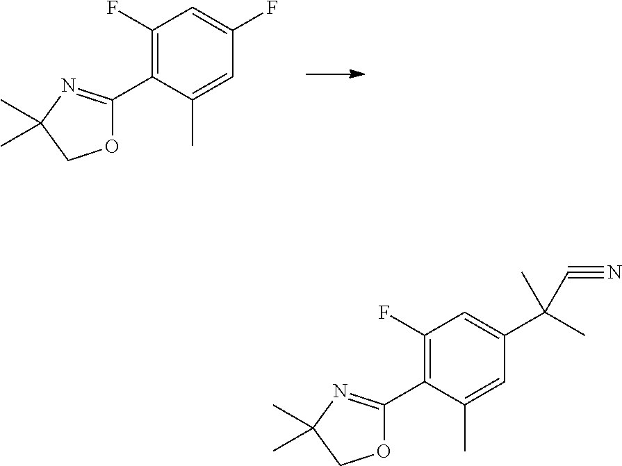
C1(F)=C(C2=NC(C)(C)CO2)C(C)=CC(F)=C1.C1(F)=C(C2=NC(C)(C)CO2)C(C)=CC(C(C)(C)C#N)=C1
